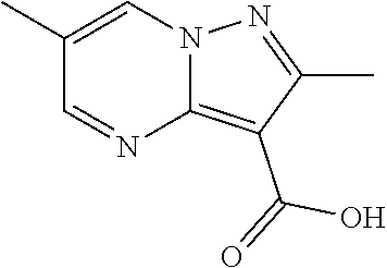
C12=C(C(=O)O)C(C)=NN1C=C(C)C=N2
